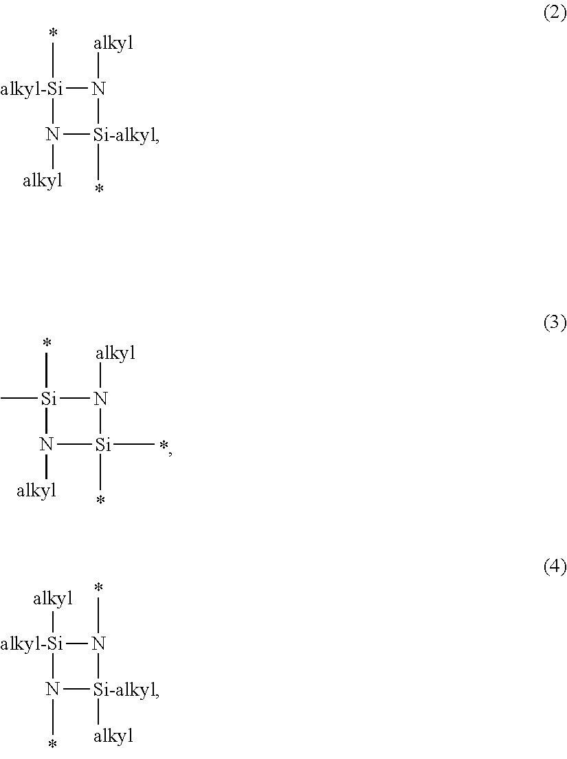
[alkyl-Si]1(C)N([alkyl])[Si-alkyl](C)N1[alkyl].[Si]1(C)(C)N([alkyl])[Si](C)(C)N1[alkyl].[alkyl-Si]1([alkyl])N(C)[Si-alkyl]([alkyl])N1C
